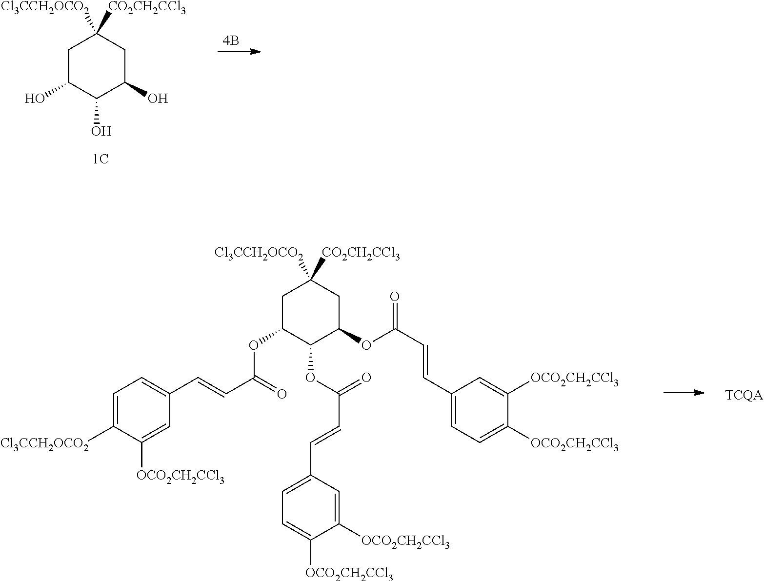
C1C(OC(C=CC2=CC=C([Cl3CCH2OCO2])C([OCO2CH2CCl3])=C2)=O)C(OC(C=CC2=CC=C([OCO2CH2CCl3])C([OCO2CH2CCl3])=C2)=O)C(OC(C=CC2=CC=C([OCO2CH2CCl3])C([OCO2CH2CCl3])=C2)=O)CC1([Cl3CCH2OCO2])[CO2CH2CCl3].C1C(O)C(O)C(O)CC1([Cl3CCH2OCO2])[CO2CH2CCl3]
